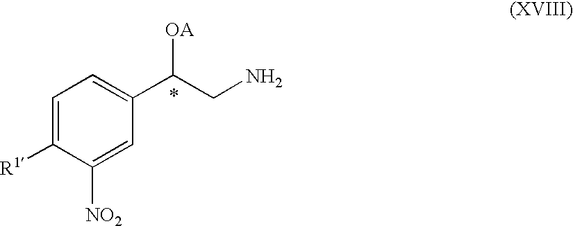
C1=C([R1])C([NO2])=CC(C(CN)[OA])=C1
